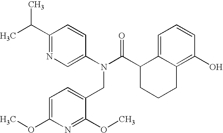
C1=C2C(=C(O)C=C1)CCCC2C(N(C1=CN=C(C(C)C)C=C1)CC1=CC=C(OC)N=C1OC)=O
